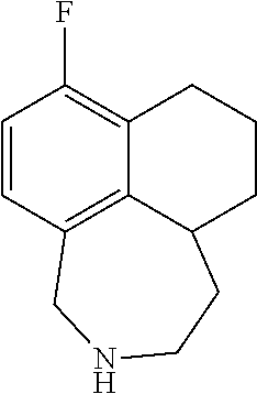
C1=CC2=C3C(=C1F)CCCC3CCNC2
